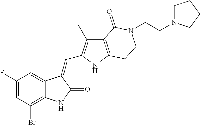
C1(F)=CC(Br)=C2C(=C1)C(=CC1=C(C)C3=C(N1)CCN(CCN1CCCC1)C3=O)C(=O)N2
